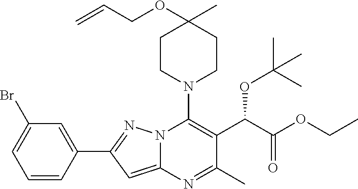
C1=CC(C2=NN3C(=C2)N=C(C)C(C(C(OCC)=O)OC(C)(C)C)=C3N2CCC(C)(OCC=C)CC2)=CC(Br)=C1
